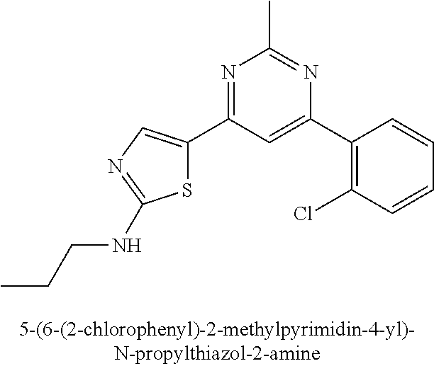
C1(C2=CC(C3=CN=C(NCCC)S3)=NC(C)=N2)=C(Cl)C=CC=C1
